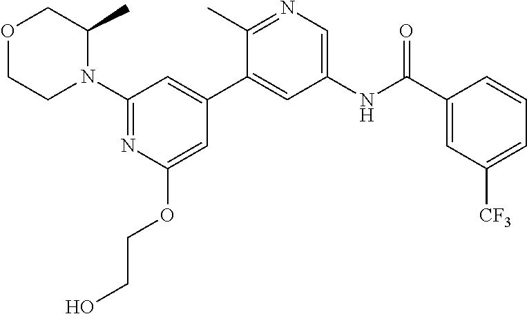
O1CCN(C2=NC(OCCO)=CC(C3=CC(NC(C4=CC([CF3])=CC=C4)=O)=CN=C3C)=C2)C(C)C1
